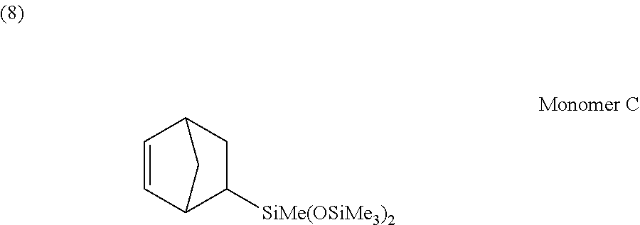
C1=CC2CC([SiMe(OSiMe3)2])C1C2
